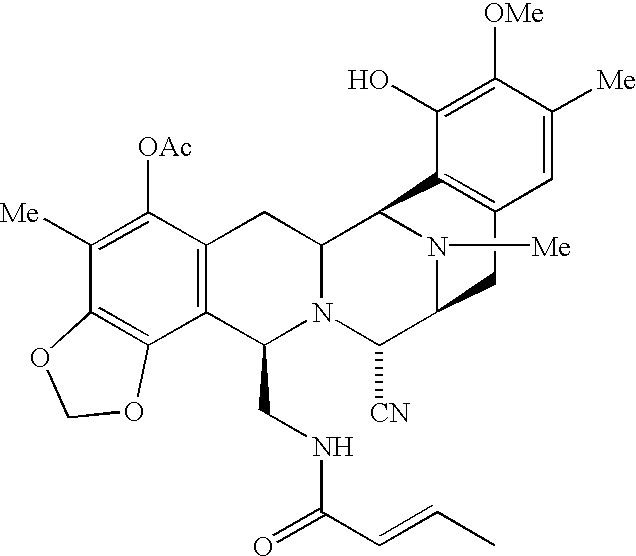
C1([Me])=C([OAc])C2=C(C3=C1OCO3)C(CNC(=O)C=CC)N1C(C2)C2N([Me])C(C1[CN])CC1=C2C(O)=C([OMe])C([Me])=C1
